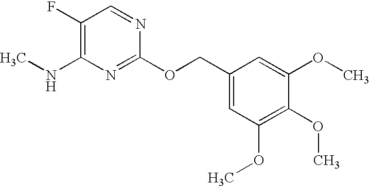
C1(F)=C(NC)N=C(OCC2=CC(OC)=C(OC)C(OC)=C2)N=C1
